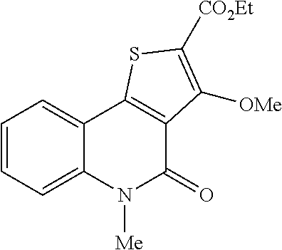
C1=CC=C2C(=C1)C1=C(C(=O)N2[Me])C([OMe])=C([CO2Et])S1
